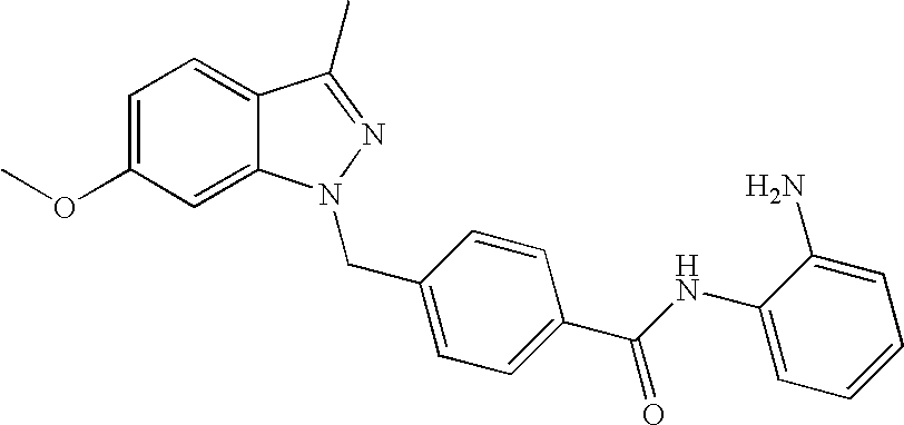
COC1=CC=C2C(=C1)N(CC1=CC=C(C(NC3=CC=CC=C3N)=O)C=C1)N=C2C
